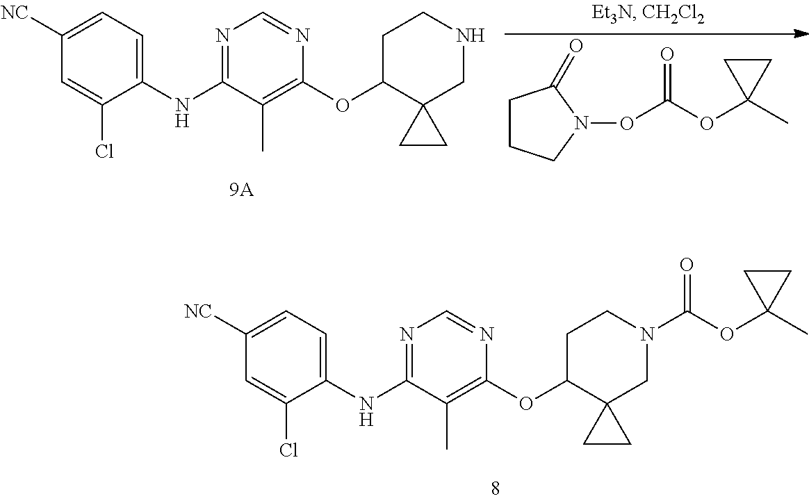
C1(NC2=NC=NC(OC3C4(CNCC3)CC4)=C2C)=CC=C([NC])C=C1Cl.C1CCN(OC(OC2(C)CC2)=O)C1=O.C1(NC2=NC=NC(OC3C4(CN(C(OC5(C)CC5)=O)CC3)CC4)=C2C)=CC=C([NC])C=C1Cl
